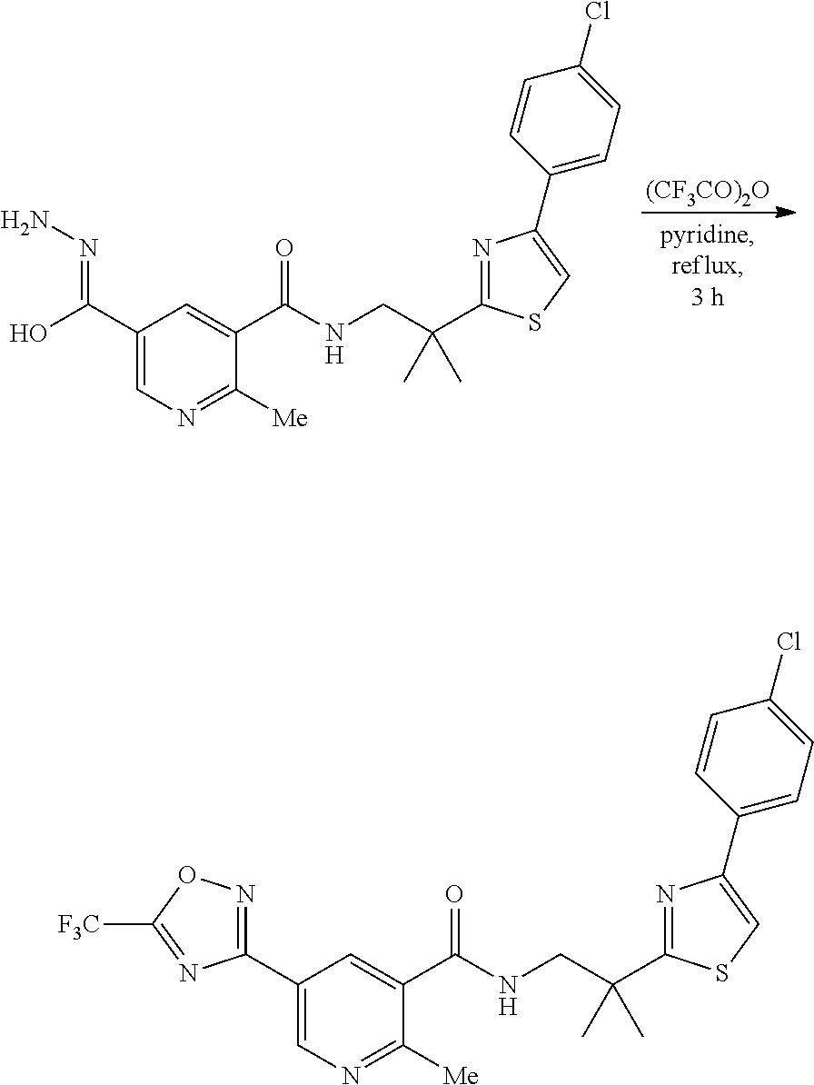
[(CF3CO)2O].C1(C(O)=NN)=CN=C([Me])C(C(NCC(C2=NC(C3=CC=C(Cl)C=C3)=CS2)(C)C)=O)=C1.C1(C2=NOC([F3C])=N2)=CN=C([Me])C(C(NCC(C2=NC(C3=CC=C(Cl)C=C3)=CS2)(C)C)=O)=C1
